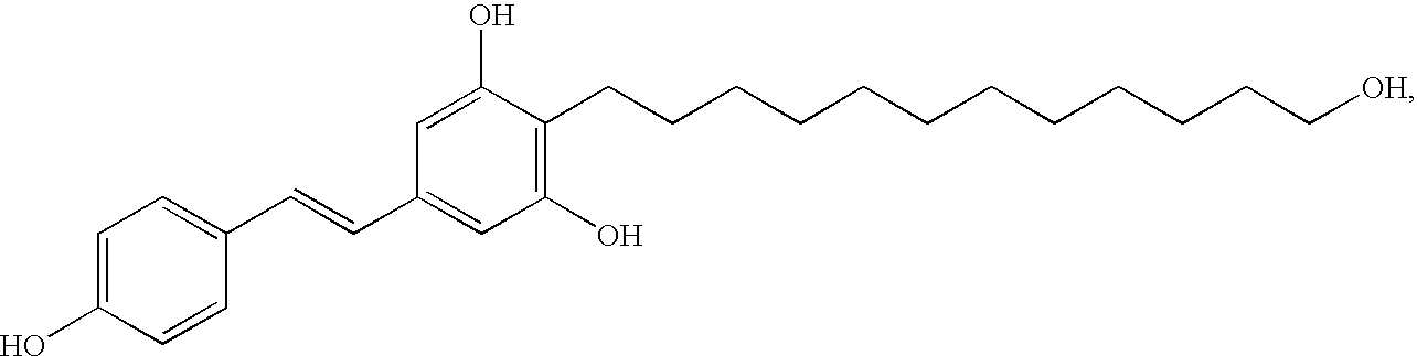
C1=C(O)C=CC(C=CC2=CC(O)=C(CCCCCCCCCCCC[OH])C(O)=C2)=C1
